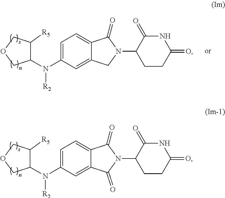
N(C1=CC=C2C(=C1)C(=O)N(C1CCC(=O)NC1=O)C2=O)([R2])C1C([R5])COC1.N(C1=CC=C2C(=C1)CN(C1CCC(=O)NC1=O)C2=O)([R2])C1C([R5])COC1
